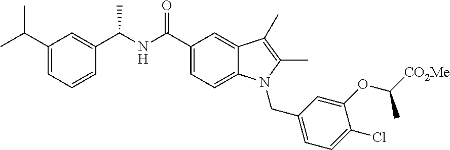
C1(C(NC(C2=CC(C(C)C)=CC=C2)C)=O)=CC=C2C(=C1)C(C)=C(C)N2CC1=CC=C(Cl)C(OC([CO2Me])C)=C1
